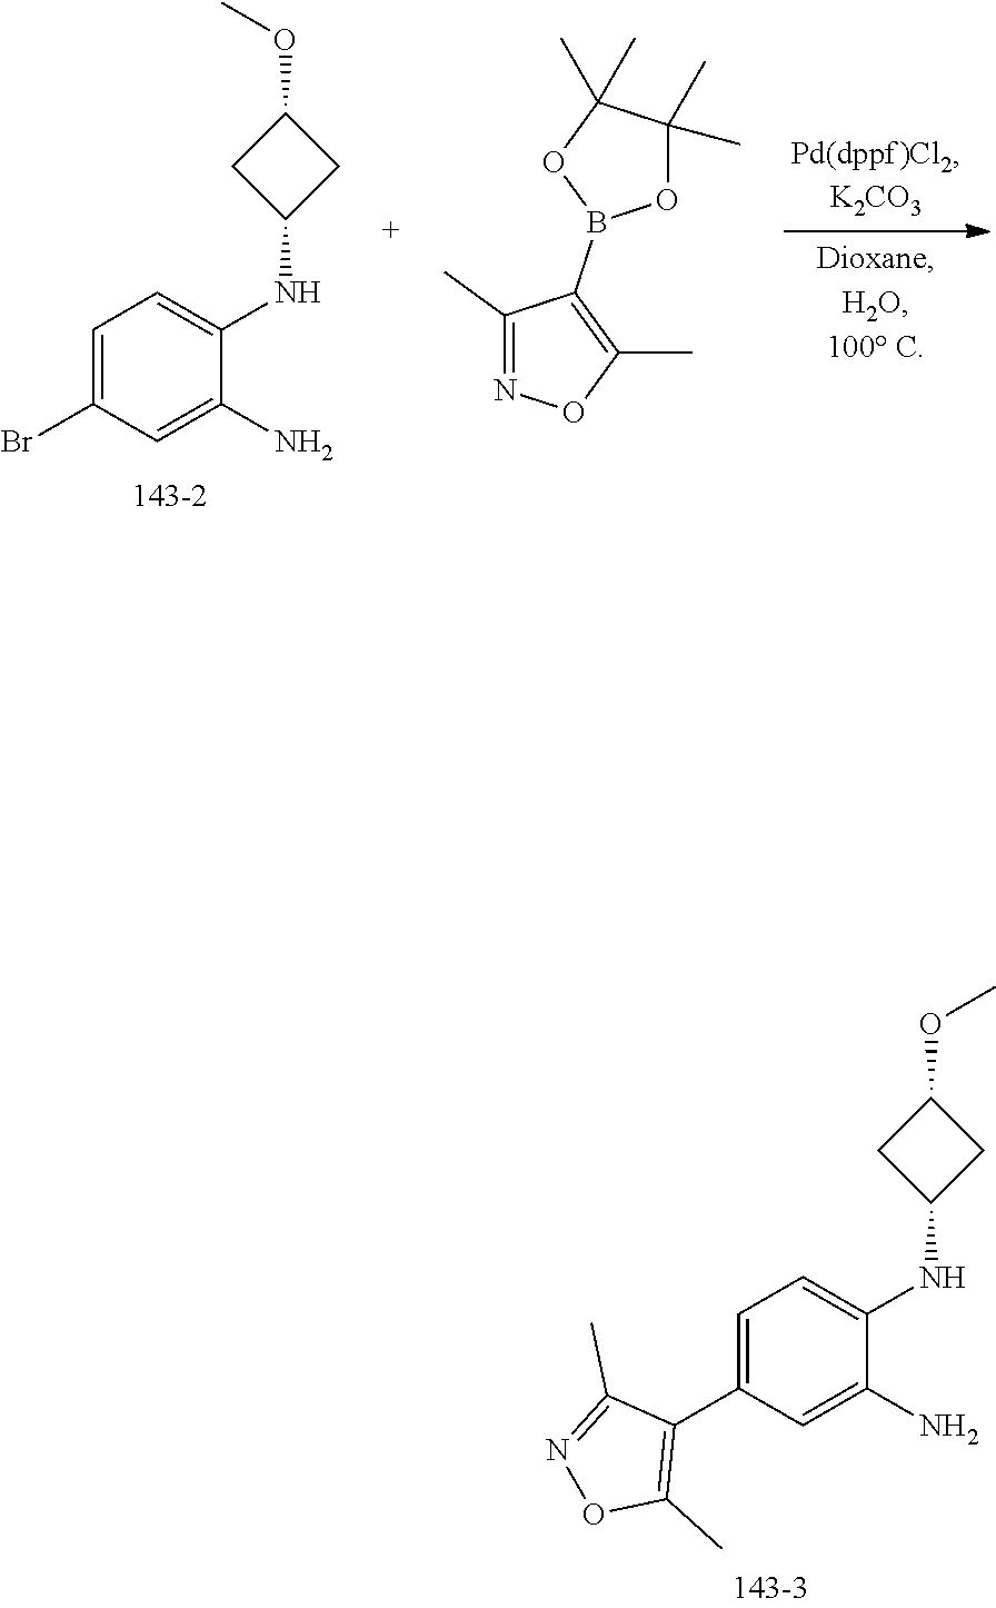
COC1CC(NC2=CC=C(Br)C=C2N)C1.C1(C)=NOC(C)=C1B1OC(C)(C)C(C)(C)O1.C1=C(C2=C(C)ON=C2C)C=C(N)C(NC2CC(OC)C2)=C1
